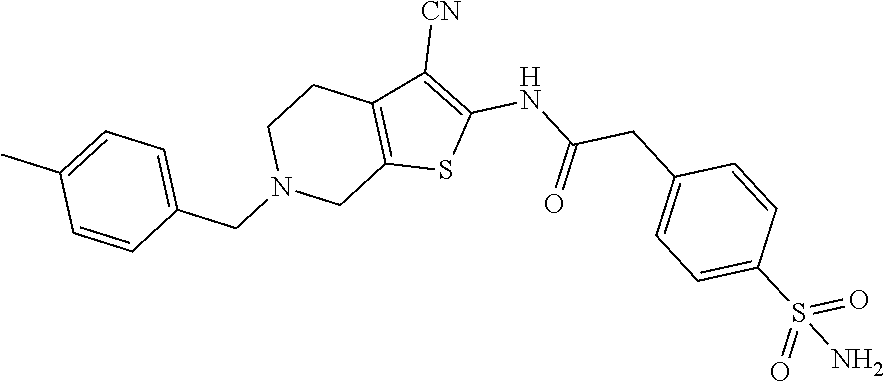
C(C1=CC=C(S(=O)(=O)N)C=C1)C(NC1=C([CN])C2=C(CN(CC3=CC=C(C)C=C3)CC2)S1)=O
